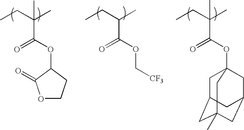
CCC(C)C(OC[CF3])=O.CCC(C)(C(OC1C(=O)OCC1)=O)C.CCC(C)(C(OC12CC3CC(C)(CC(C1)C3)C2)=O)C
